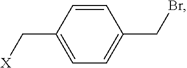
C1(C[X])=CC=C(CBr)C=C1
